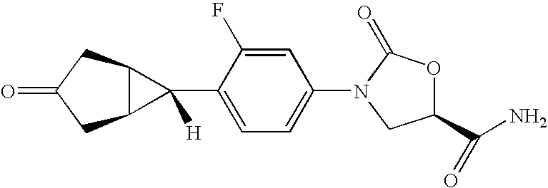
C1=C(C2([H])C3C2CC(=O)C3)C(F)=CC(N2C(=O)OC(C(N)=O)C2)=C1
